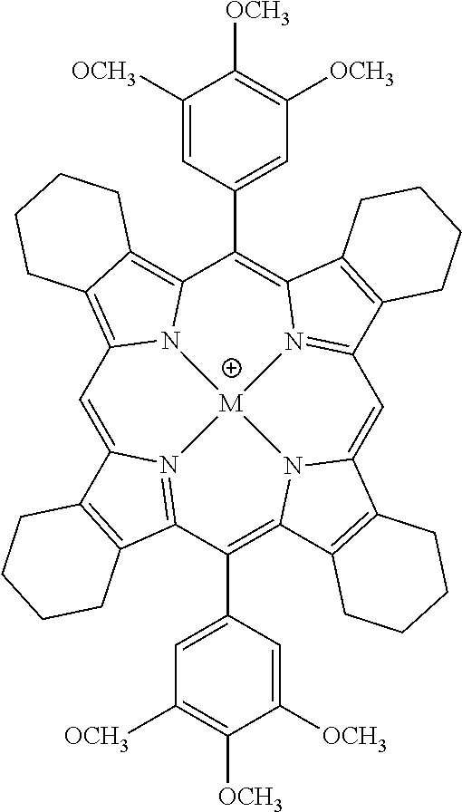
C1=C2N3=C(C(C4=CC([OCH3])=C([OCH3])C([OCH3])=C4)=C4N5C(=CC6=N7C(=C(C8=CC([OCH3])=C([OCH3])C([OCH3])=C8)C8=C9C(=C1N8[M]753)CCCC9)C1=C6CCCC1)C1=C4CCCC1)C1=C2CCCC1
